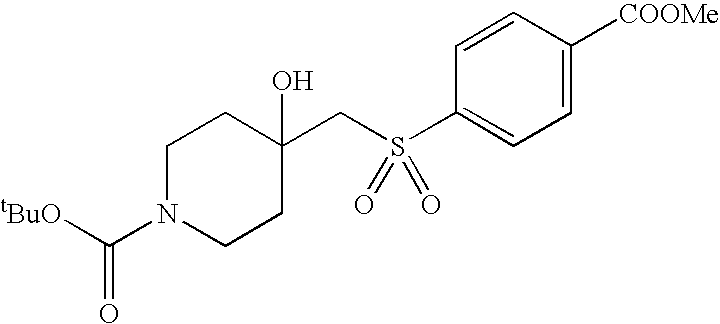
C(C1(O)CCN(C([tBuO])=O)CC1)S(C1=CC=C([COOMe])C=C1)(=O)=O
